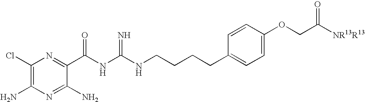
C1(Cl)=C(N)N=C(N)C(C(NC(NCCCCC2=CC=C(OCC([NR13R13])=O)C=C2)=N)=O)=N1
